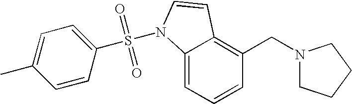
C1=CC=C2C(=C1CN1CCCC1)C=CN2S(C1=CC=C(C)C=C1)(=O)=O
